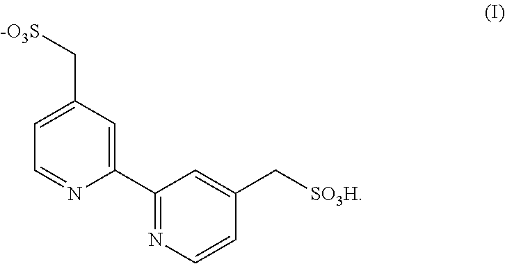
[-O3S]CC1=CC=NC(C2=NC=CC(C[SO3H])=C2)=C1
